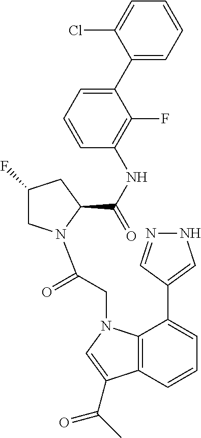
C1C(F)CC(C(NC2=C(F)C(C3=CC=CC=C3Cl)=CC=C2)=O)N1C(=O)CN1C2=C(C(C(C)=O)=C1)C=CC=C2C1=CNN=C1
